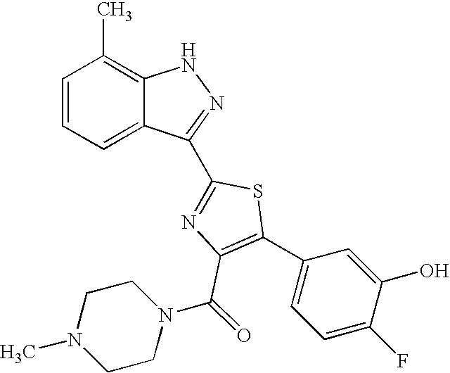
C1=CC=C2C(=C1C)NN=C2C1=NC(C(N2CCN(C)CC2)=O)=C(C2=CC=C(F)C(O)=C2)S1
